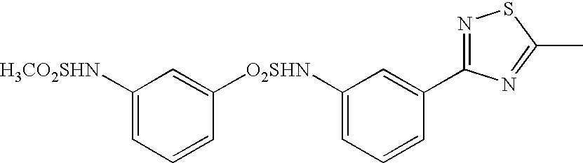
N1=C(C2=CC([O2SHN]C3=CC([H3CO2SHN])=CC=C3)=CC=C2)N=C(C)S1
